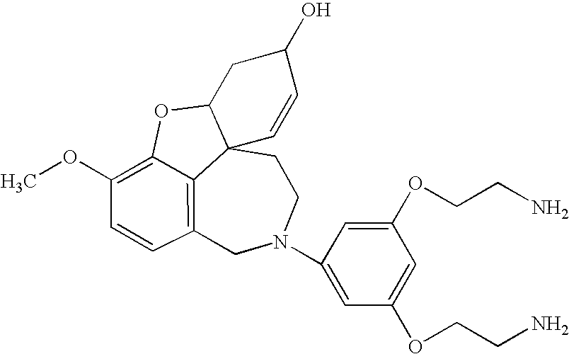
C12=C3C=CC(OC)=C1OC1CC(O)C=CC21CCN(C1=CC(OCCN)=CC(OCCN)=C1)C3
